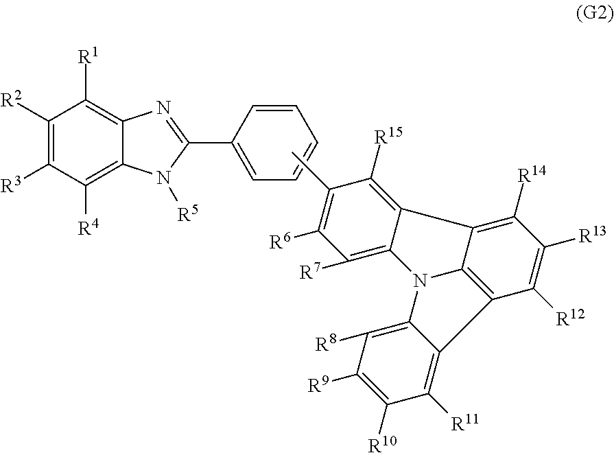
C1([R2])=C([R3])C([R4])=C2C(=C1[R1])N=C(C1=CC=CC=C1)N2[R5].C1([R6])=C(C)C([R15])=C2C(=C1[R7])N1C3=C(C([R12])=C([R13])C([R14])=C23)C2=C([R11])C([R10])=C([R9])C([R8])=C12
